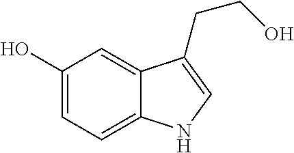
C1(O)=CC=C2C(=C1)C(CCO)=CN2
